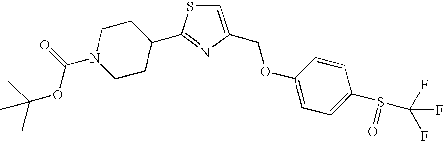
C1=C(COC2=CC=C(S(=O)C(F)(F)F)C=C2)N=C(C2CCN(C(=O)OC(C)(C)C)CC2)S1
